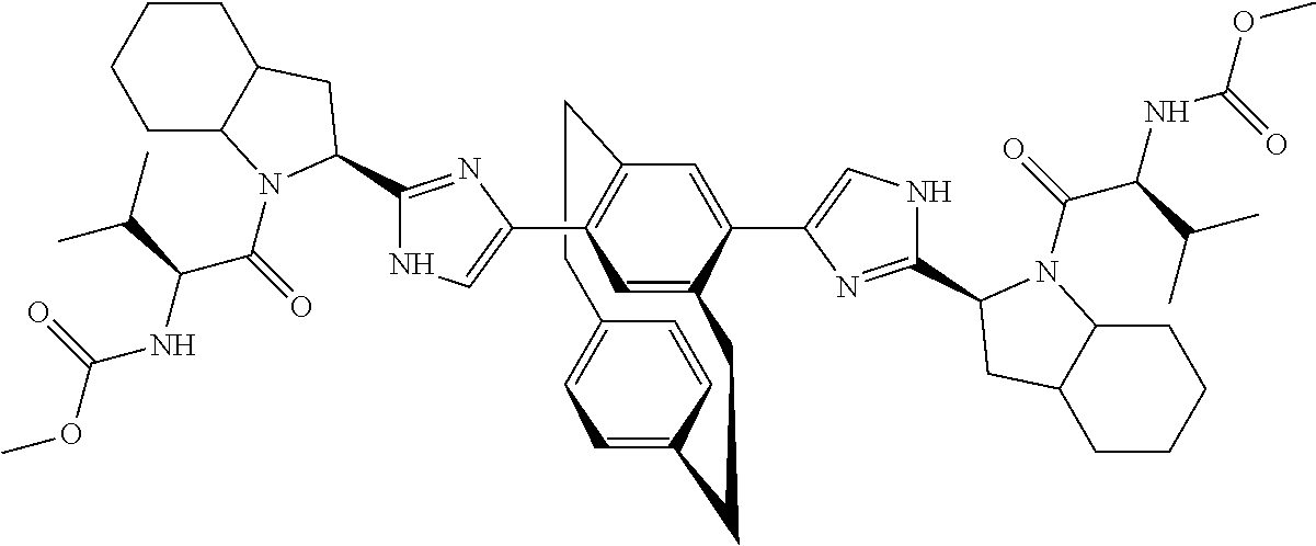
C1=C2C=CC(=C1)CCC1=CC(C3=CNC(C4N(C(C(NC(OC)=O)C(C)C)=O)C5CCCCC5C4)=N3)=C(C=C1C1=CNC(C3N(C(C(NC(OC)=O)C(C)C)=O)C4CCCCC4C3)=N1)CC2
